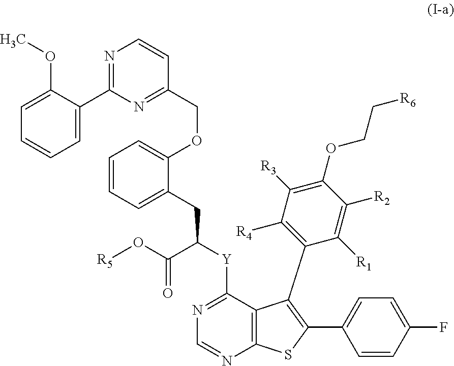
C12=C(N=CN=C1[Y]C(CC1=CC=CC=C1OCC1=NC(C3=CC=CC=C3OC)=NC=C1)C(O[R5])=O)SC(C1=CC=C(F)C=C1)=C2C1=C([R4])C([R3])=C(OCC[R6])C([R2])=C1[R1]
